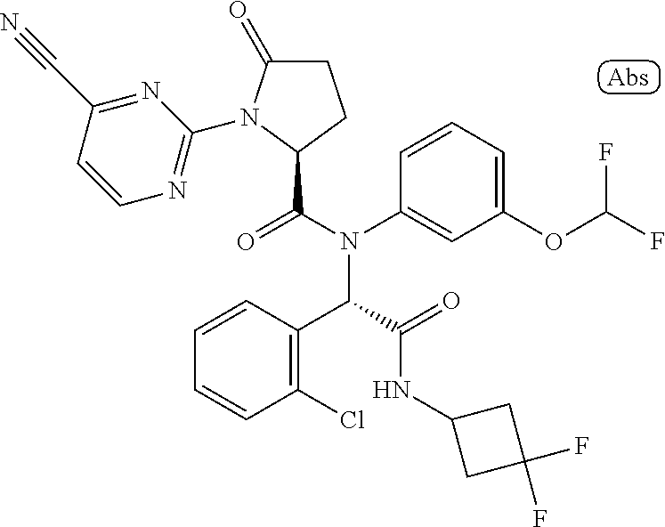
C1(=O)CCC(C(N(C2=CC(OC(F)F)=CC=C2)C(C(=O)NC2CC(F)(F)C2)C2=C(Cl)C=CC=C2)=O)N1C1=NC=CC(C#N)=N1
